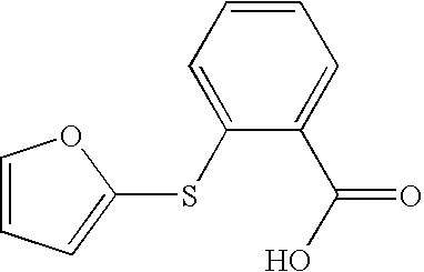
C1=C(SC2=CC=CO2)C(C(O)=O)=CC=C1
